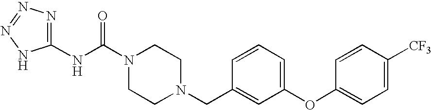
N(C(N1CCN(CC2=CC(OC3=CC=C([CF3])C=C3)=CC=C2)CC1)=O)C1=NN=NN1
